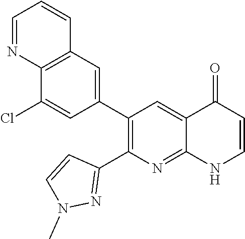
C12=C(C=C(C3=C(C4=NN(C)C=C4)N=C4C(=C3)C(=O)C=CN4)C=C1Cl)C=CC=N2
